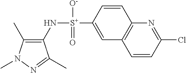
C1(C)=C(N[S+](C2=CC3=C(C=C2)N=C(Cl)C=C3)([O-])=O)C(C)=NN1C
